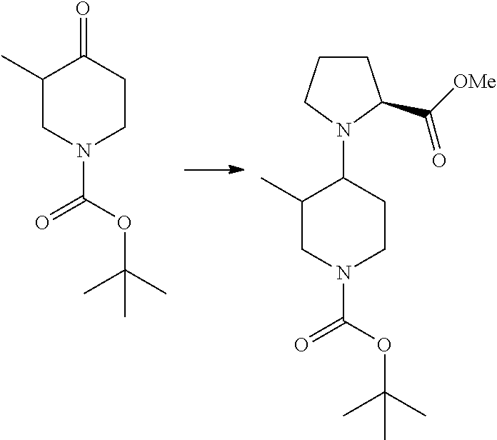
C1(C)CN(C(OC(C)(C)C)=O)CCC1=O.C1(C)CN(C(OC(C)(C)C)=O)CCC1N1C(C([OMe])=O)CCC1
